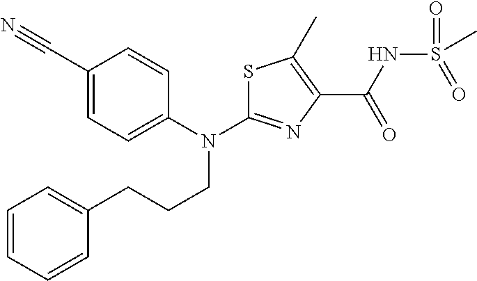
S1C(N(C2=CC=C(C#N)C=C2)CCCC2=CC=CC=C2)=NC(C(NS(=O)(C)=O)=O)=C1C
